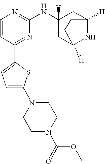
C1=CC(C2=CC=C(N3CCN(C(OCC)=O)CC3)S2)=NC(NC2([H])CC3([H])NC([H])(C2)CC3)=N1
